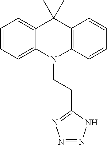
C1=CC=C2C(=C1)C(C)(C)C1=C(N2CCC2=NN=NN2)C=CC=C1
